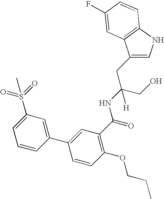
C1=C(CC(CO)(NC(C2=C(OCCC)C=CC(C3=CC(S(=O)(C)=O)=CC=C3)=C2)=O)[H])C2=C(N1)C=CC(F)=C2
